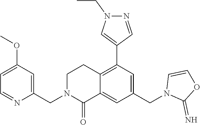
C1(OC)=CC=NC(CN2C(=O)C3=CC(CN4C(=N)OC=C4)=CC(C4=CN(CC)N=C4)=C3CC2)=C1
